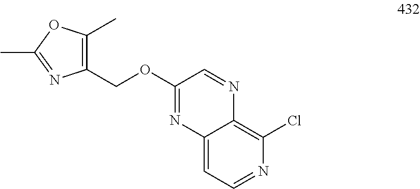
C12=C(Cl)N=CC=C1N=C(OCC1=C(C)OC(C)=N1)C=N2
